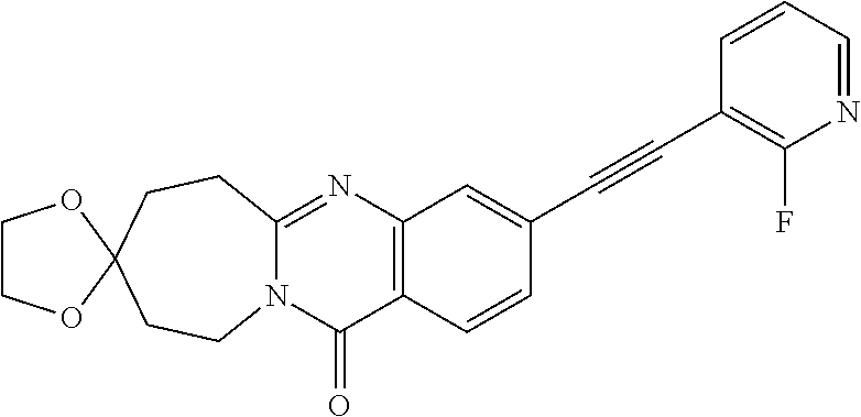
N12C(=NC3=C(C1=O)C=CC(C#CC1=C(F)N=CC=C1)=C3)CCC1(CC2)OCCO1
